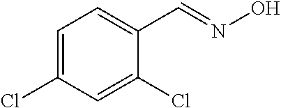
C1=C(Cl)C=C(Cl)C(C=NO)=C1
